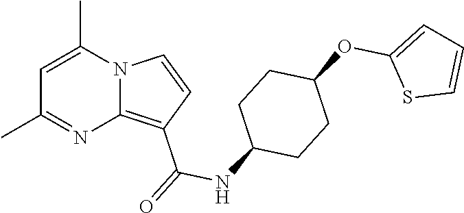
C1=C(C)N2C(=C(C(=O)NC3CCC(OC4=CC=CS4)CC3)C=C2)N=C1C
